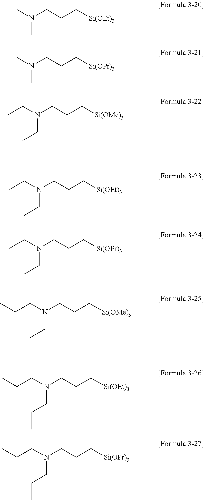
C(N(CCC[Si(OEt)3])CC)C.C(N(CCC[Si(OPr)3])CC)C.C(N(CCC[Si(OMe)3])CC)C.CN(CCC[Si(OEt)3])C.CN(CCC[Si(OPr)3])C.C(N(CCC[Si(OEt)3])CCC)CC.C(N(CCC[Si(OPr)3])CCC)CC.C(N(CCC[Si(OMe)3])CCC)CC
